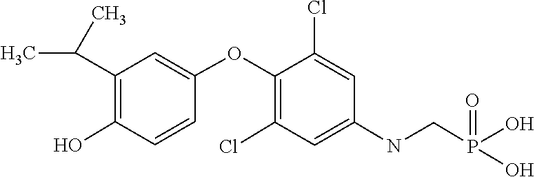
C1(OC2=C(Cl)C=C(NCP(O)(O)=O)C=C2Cl)=CC(C(C)C)=C(O)C=C1
